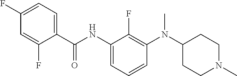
C1(C(NC2=CC=CC(N(C3CCN(C)CC3)C)=C2F)=O)=CC=C(F)C=C1F
